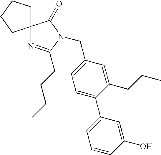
C1=C(CN2C(CCCC)=NC3(C2=O)CCCC3)C=C(CCC)C(C2=CC=CC(O)=C2)=C1
